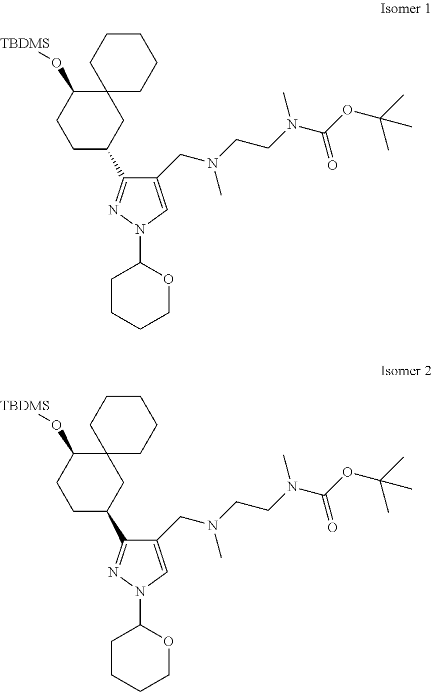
C1(CN(CCN(C(OC(C)(C)C)=O)C)C)=CN(C2CCCCO2)N=C1C1CC2(C(O[TBDMS])CC1)CCCCC2.C1(CN(CCN(C(OC(C)(C)C)=O)C)C)=CN(C2CCCCO2)N=C1C1CC2(C(O[TBDMS])CC1)CCCCC2
